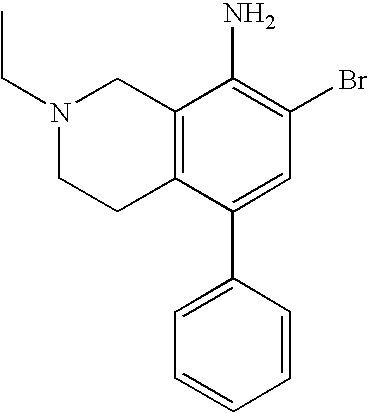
N1(CC)CCC2=C(C1)C(N)=C(Br)C=C2C1=CC=CC=C1
